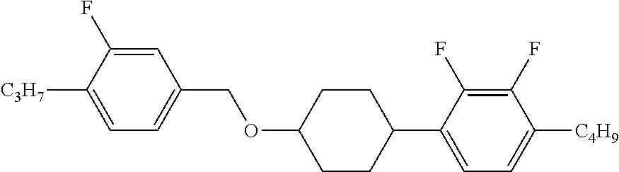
C1=C(F)C([C3H7])=CC=C1COC1CCC(C2=CC=C([C4H9])C(F)=C2F)CC1
